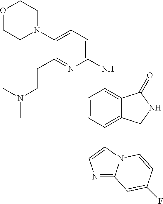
N1=C2N(C(C3=C4C(=C(NC5=CC=C(N6CCOCC6)C(CCN(C)C)=N5)C=C3)C(=O)NC4)=C1)C=CC(F)=C2
